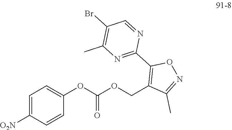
C1=C([O2N])C=CC(OC(OCC2=C(C3=NC(C)=C(Br)C=N3)ON=C2C)=O)=C1
